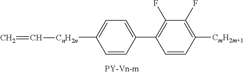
C1([CnH2n]C=C)=CC=C(C2=C(F)C(F)=C([CmH2m+1])C=C2)C=C1
